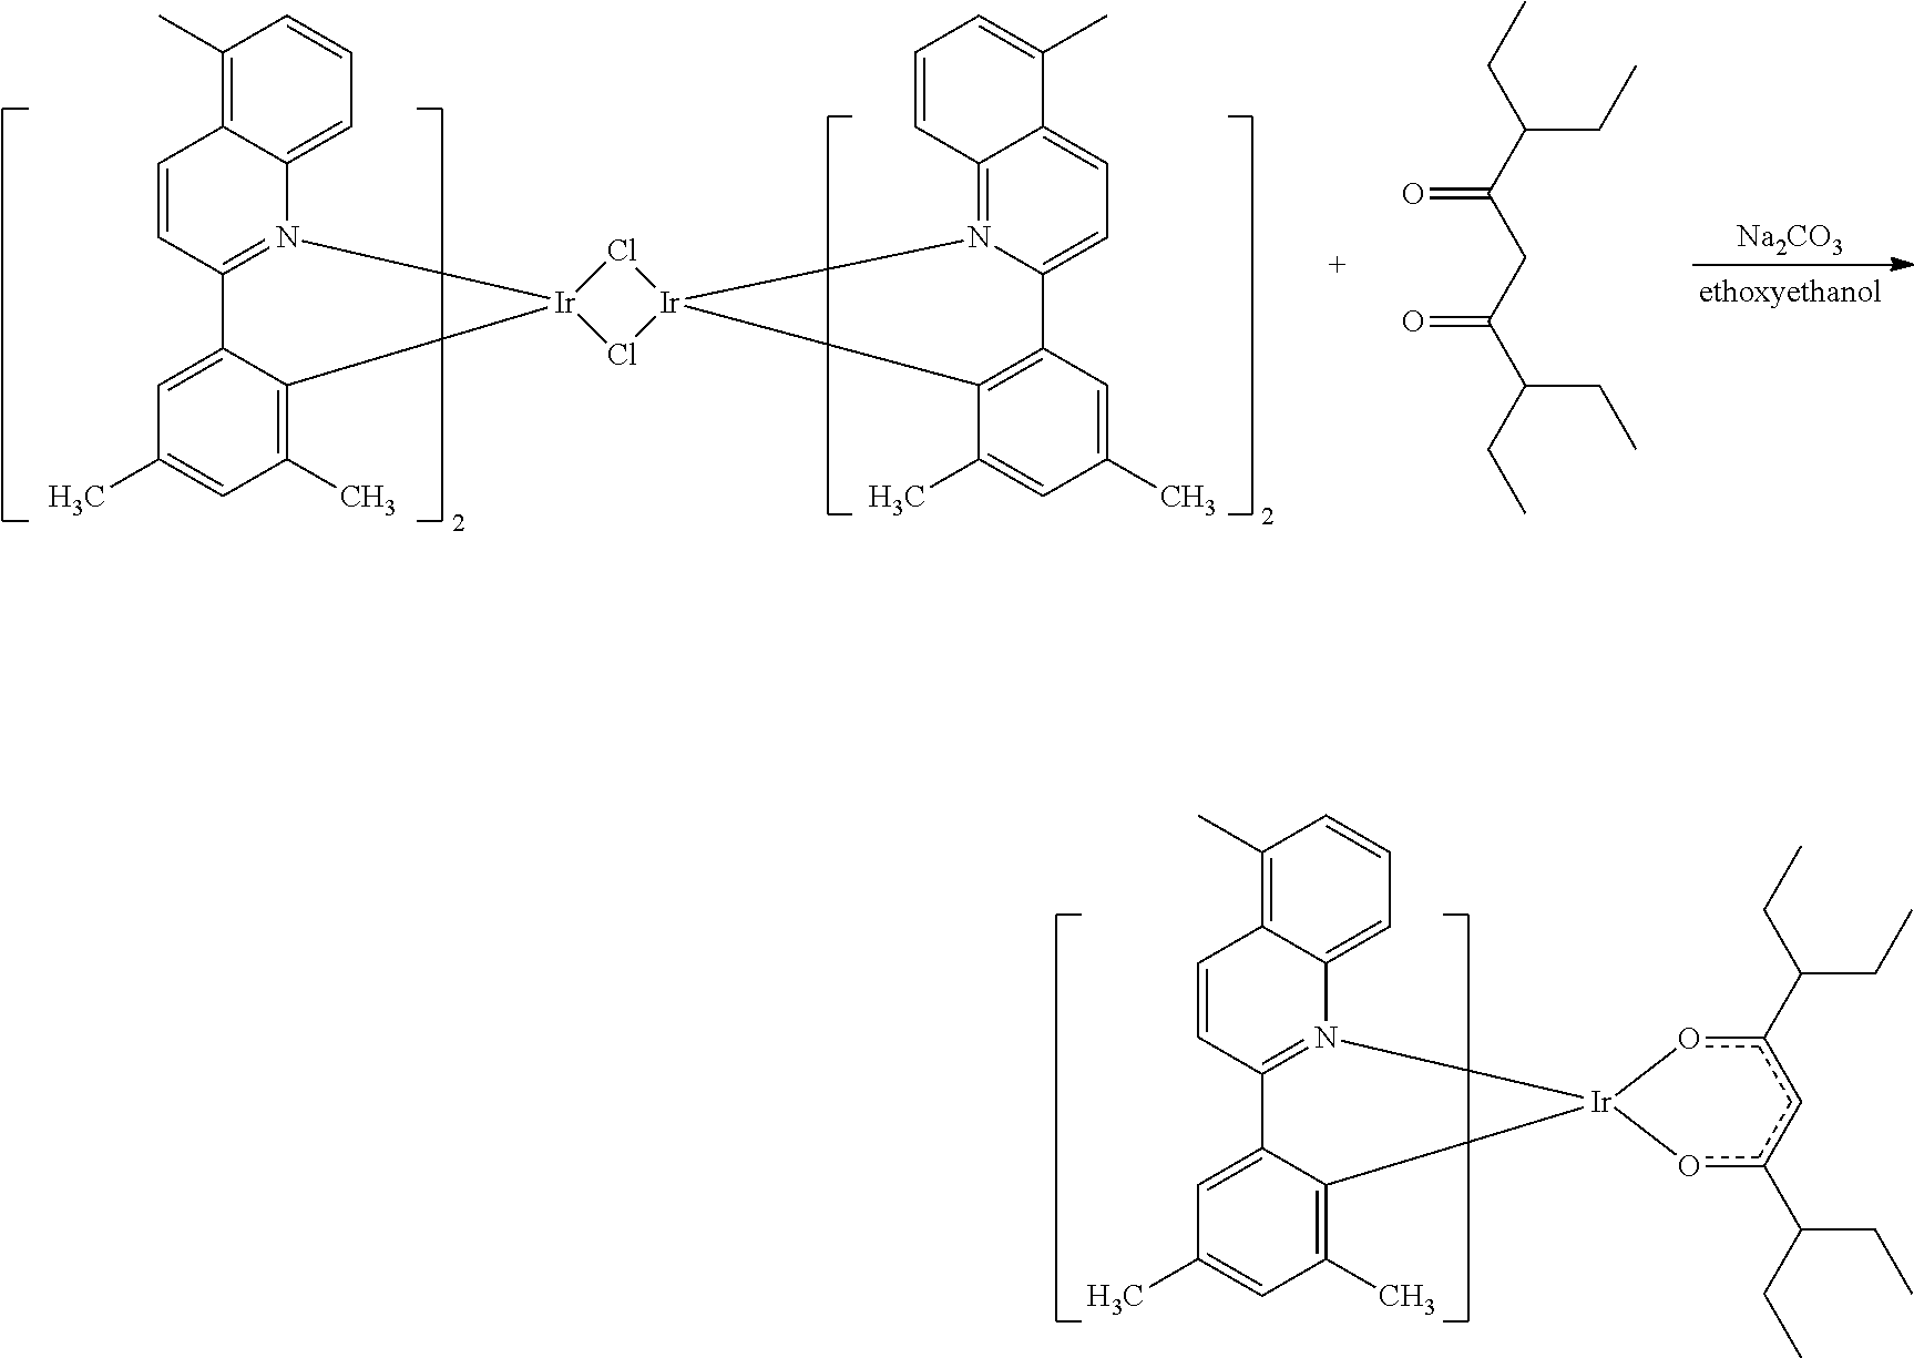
C1(C)=C2C(=CC=C1)N1=C(C=C2)C2=CC(C)=CC(C)=C2[Ir]12Cl[Ir]1(N3=C4C(=CC=C3C3=C1C(C)=CC(C)=C3)C(C)=CC=C4)Cl2.[Na2CO3].C(C(C(=O)CC(=O)C(CC)CC)CC)C.C1(C)=C2C(=CC=C1)N1=C(C=C2)C2=CC(C)=CC(C)=C2[Ir]12oc(C(CC)CC)cc(C(CC)CC)o2
